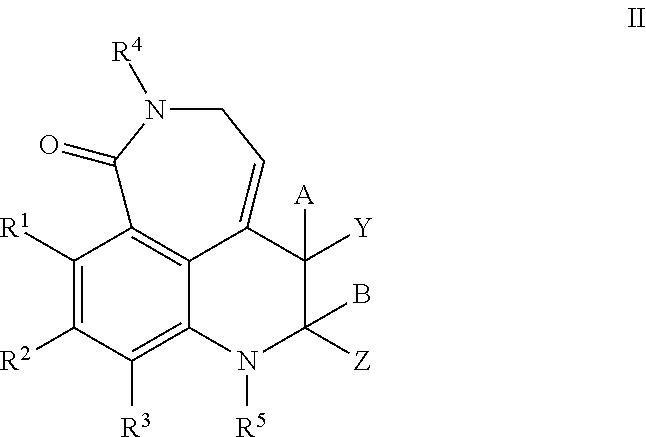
C1([R1])=C([R2])C([R3])=C2C3=C1C(=O)N([R4])CC=C3C([Y])([A])C([Z])(B)N2[R5]
